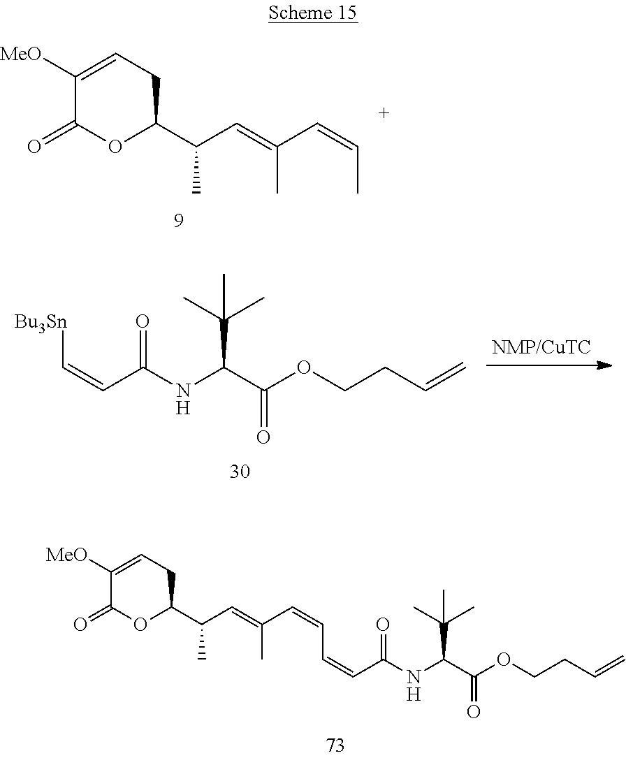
C1([MeO])=CCC(C(C=C(C)C=CC)C)OC1=O.C1([MeO])=CCC(C(C=C(C=CC=CC(NC(C(OCCC=C)=O)C(C)(C)C)=O)C)C)OC1=O.[Bu3Sn]C=CC(NC(C(OCCC=C)=O)C(C)(C)C)=O
